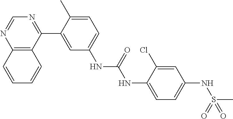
C12=C(C(C3=CC(NC(NC4=CC=C(NS(C)(=O)=O)C=C4Cl)=O)=CC=C3C)=NC=N1)C=CC=C2
